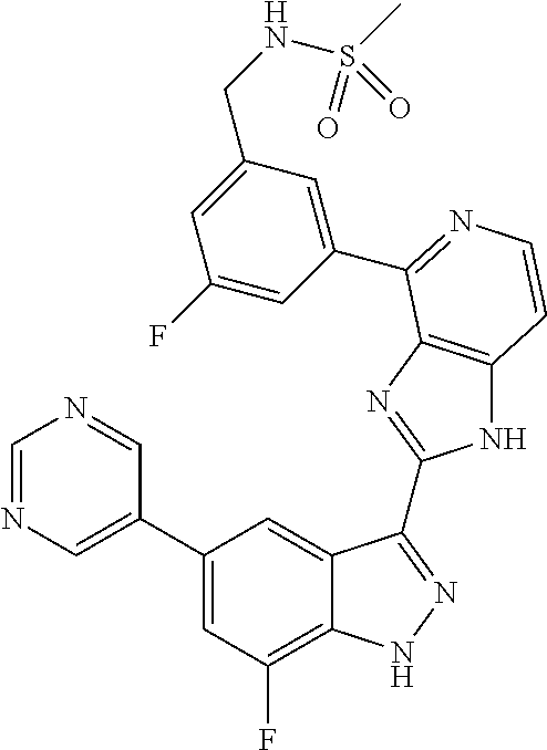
C1=C(C2=CC(F)=C3C(=C2)C(C2=NC4=C(N2)C=CN=C4C2=CC(CNS(C)(=O)=O)=CC(F)=C2)=NN3)C=NC=N1
